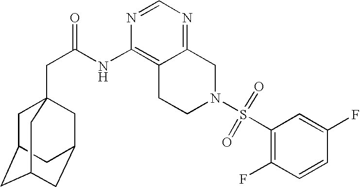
C1C2CC3CC(CC1(CC(=O)NC1=C4C(=NC=N1)CN(S(C1=C(F)C=CC(F)=C1)(=O)=O)CC4)C3)C2
